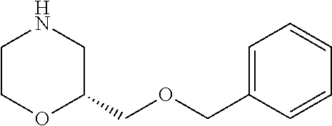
C1=C(COCC2CNCCO2)C=CC=C1
